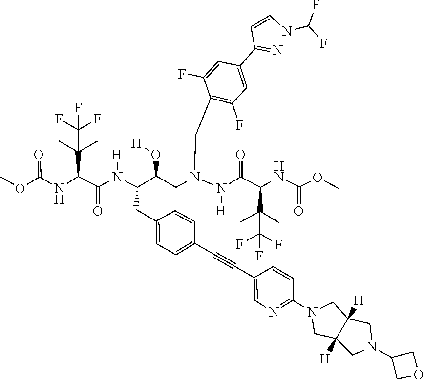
[H]C12CN(C3COC3)CC1([H])CN(C1=NC=C(C#CC3=CC=C(CC(N([H])C(C(NC(OC)=O)C(C)(C)C(F)(F)F)=O)C(O[H])CN(N([H])C(C(NC(=O)OC)C(C)(C)C(F)(F)F)=O)CC4=C(F)C=C(C(C=CNC(F)F)=N)C=C4F)C=C3)C=C1)C2
